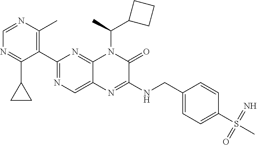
C1=NC(C)=C(C2=NC=C3C(=N2)N(C(C2CCC2)C)C(=O)C(NCC2=CC=C(S(=N)(=O)C)C=C2)=N3)C(C2CC2)=N1
